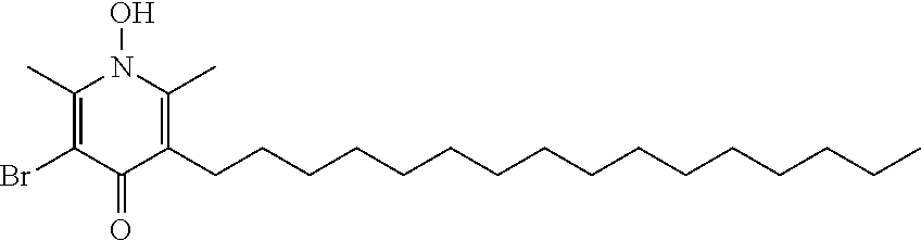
C1(C)=C(Br)C(=O)C(CCCCCCCCCCCCCCCC)=C(C)N1O
